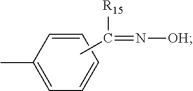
C1=CC=CC=C1C.CC([R15])=N[OH]
